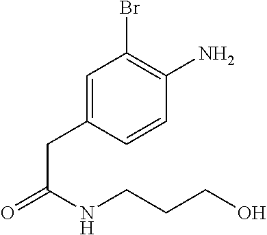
C1=C(CC(=O)NCCCO)C=CC(N)=C1Br
